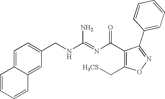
C1=CC=CC2=CC(CNC(=NC(=O)C3=C(C[H3CS])ON=C3C3=CC=CC=C3)N)=CC=C12
